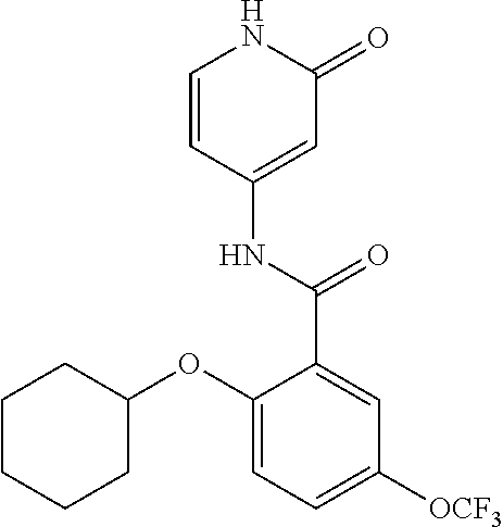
C1=CC(NC(C2=CC([OCF3])=CC=C2OC2CCCCC2)=O)=CC(=O)N1
